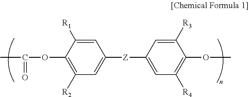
C1=C([R1])C(OC(C)=O)=C([R2])C=C1[Z]C1=CC([R4])=C(OC)C([R3])=C1
